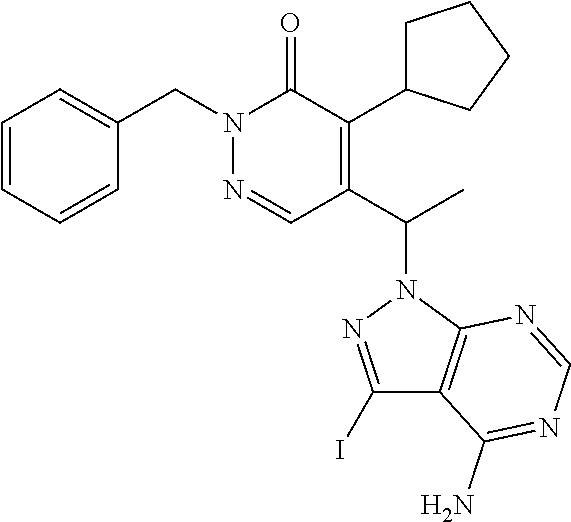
C1=C(CN2N=CC(C(C)N3N=C(I)C4=C3N=CN=C4N)=C(C3CCCC3)C2=O)C=CC=C1
